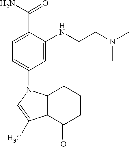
C1=C(C(N)=O)C(NCCN(C)C)=CC(N2C3=C(C(=O)CCC3)C(C)=C2)=C1
